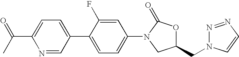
N1=CC(C2=CC=C(N3CC(CN4N=NC=C4)OC3=O)C=C2F)=CC=C1C(C)=O
